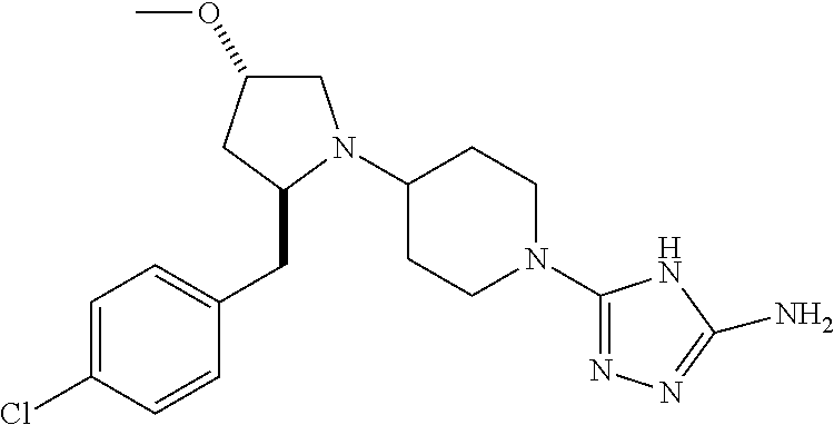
C1=C(Cl)C=CC(CC2N(C3CCN(C4=NN=C(N)N4)CC3)CC(OC)C2)=C1
